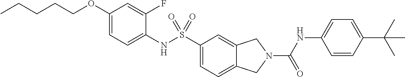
C1(OCCCCC)=CC=C(NS(C2=CC=C3C(=C2)CN(C(NC2=CC=C(C(C)(C)C)C=C2)=O)C3)(=O)=O)C(F)=C1
